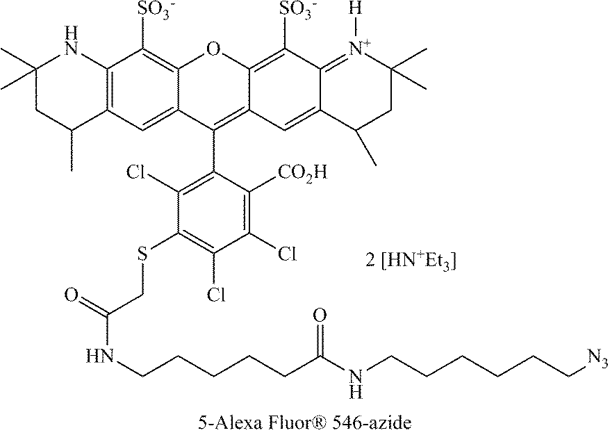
C1=C2C(=C([SO3-])C3=C1C(C)CC(C)(C)N3)OC1=C([SO3-])C3=[N+]([H])C(C)(C)CC(C)C3=CC1=C2C1=C(Cl)C(SCC(=O)NCCCCCC(NCCCCCC[N3])=O)=C(Cl)C(Cl)=C1[CO2H]
